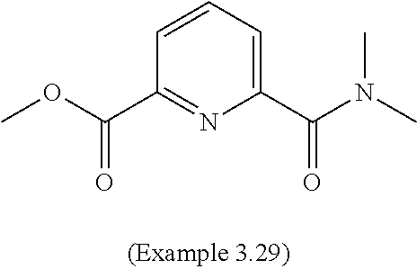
COC(=O)C1=NC(C(N(C)C)=O)=CC=C1
